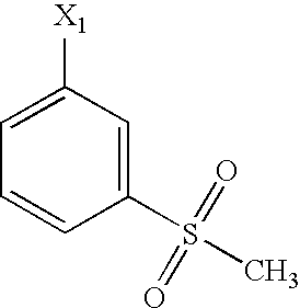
C1(S(=O)(=O)C)=CC([X1])=CC=C1
